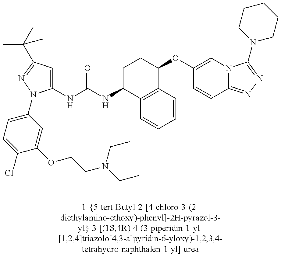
C1(NC(=O)NC2C3=C(C(OC4=CN5C(=NN=C5N5CCCCC5)C=C4)CC2)C=CC=C3)=CC(C(C)(C)C)=NN1C1=CC=C(Cl)C(OCCN(CC)CC)=C1
